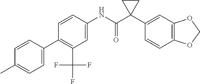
C1=C(NC(C2(C3=CC4=C(C=C3)OCO4)CC2)=O)C=CC(C2=CC=C(C)C=C2)=C1C(F)(F)F
